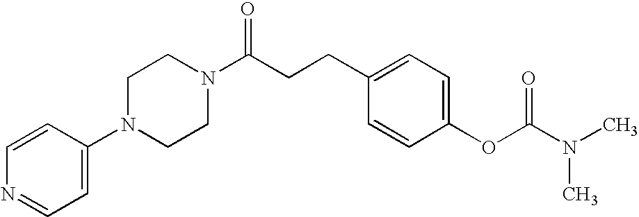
C1(N2CCN(C(CCC3=CC=C(OC(N(C)C)=O)C=C3)=O)CC2)=CC=NC=C1
